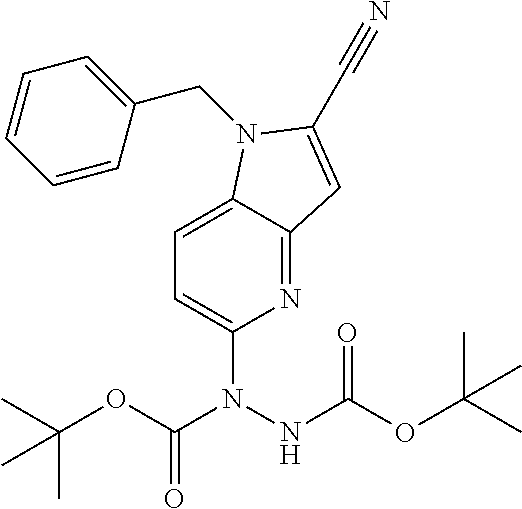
N1=C2C(=CC=C1N(NC(OC(C)(C)C)=O)C(OC(C)(C)C)=O)N(CC1=CC=CC=C1)C(C#N)=C2
